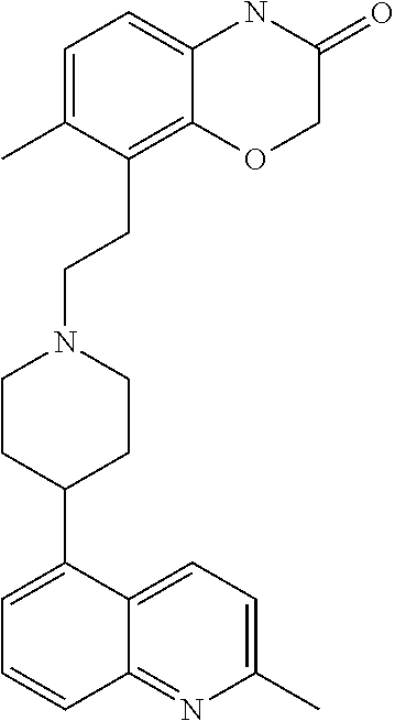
C12=CC=C(C)N=C1C=CC=C2C1CCN(CCC2=C3C(=CC=C2C)NC(=O)CO3)CC1
